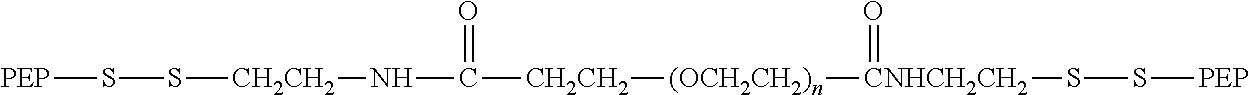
[PEP]SS[CH2CH2]NC([CH2CH2][(OCH2CH2)n][CNHCH2CH2](=O)SS[PEP])=O
